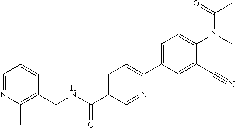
C1=NC(C)=C(CNC(C2=CC=C(C3=CC=C(N(C)C(=O)C)C(C#N)=C3)N=C2)=O)C=C1
